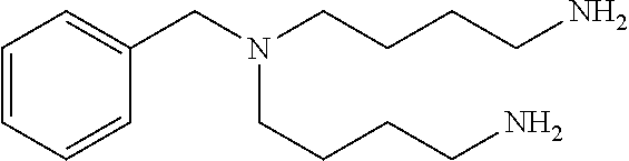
C1=CC=CC(CN(CCCCN)CCCCN)=C1
